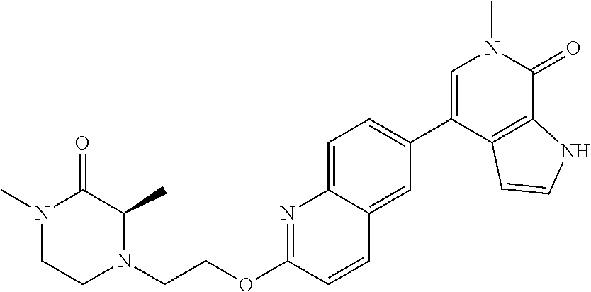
C1(C2=CC=C3C(=C2)C=CC(OCCN2C(C)C(=O)N(C)CC2)=N3)=CN(C)C(=O)C2=C1C=CN2
